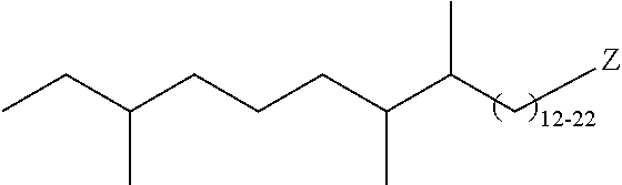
C(C(C[Z])C)(CCCC(CC)C)C
